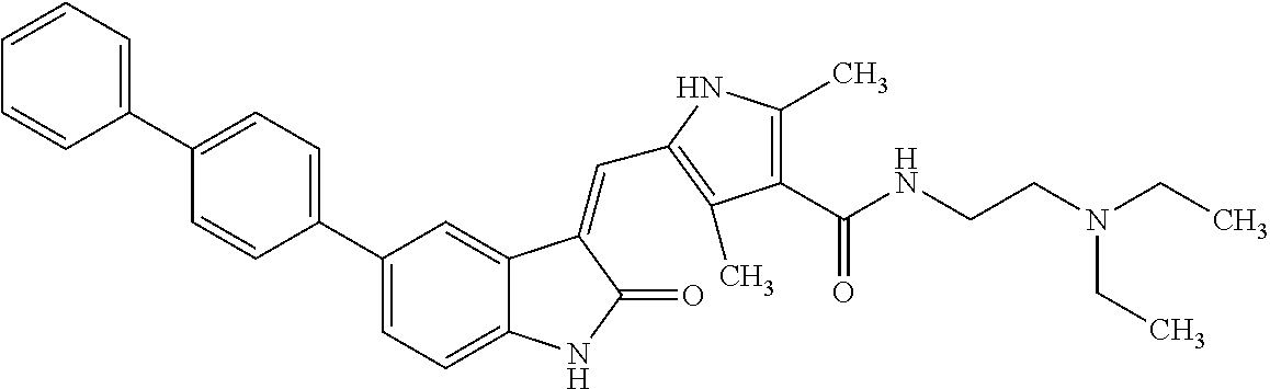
C1(C2=CC=C(C3=CC=CC=C3)C=C2)=CC=C2C(=C1)C(=CC1=C(C)C(C(NCCN(CC)CC)=O)=C(C)N1)C(=O)N2
